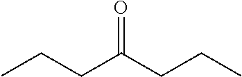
CCCC(CCC)=O
